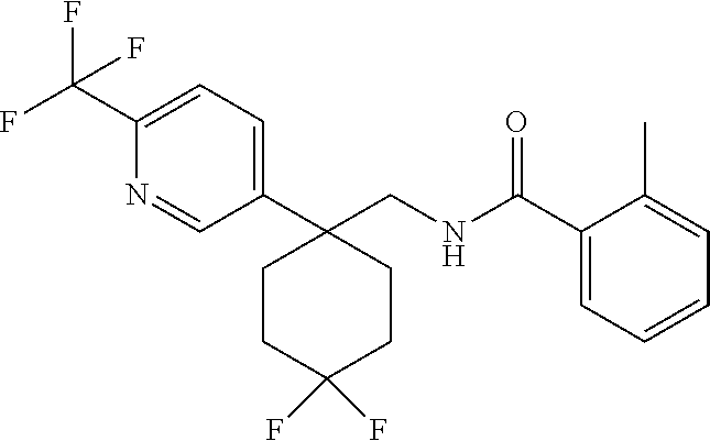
C1(C(F)(F)F)=CC=C(C2(CNC(C3=CC=CC=C3C)=O)CCC(F)(F)CC2)C=N1
